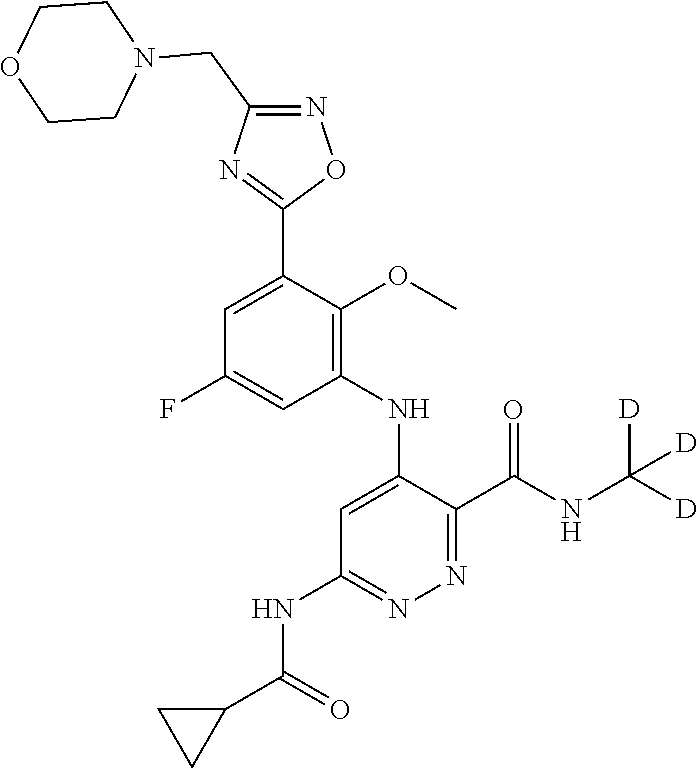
C1=C(C2=NC(CN3CCOCC3)=NO2)C(OC)=C(NC2=CC(NC(C3CC3)=O)=NN=C2C(NC([D])([D])[D])=O)C=C1F
